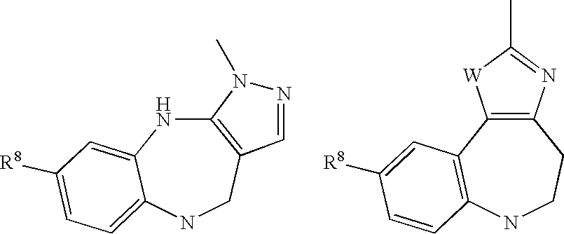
C12=C(CNC3=CC=C([R8])C=C3N1)C=NN2C.C12=C(C3=C(NCC1)C=CC([R8])=C3)[W]C(C)=N2
